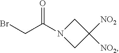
BrCC(N1CC([NO2])([NO2])C1)=O
